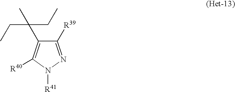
C1([R39])=NN([R41])C([R40])=C1C(C)(CC)CC
